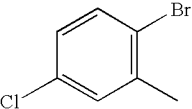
C1=CC(Br)=C(C)C=C1Cl
